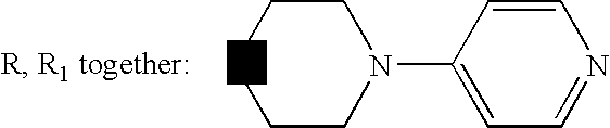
C1=C(N2CCCCC2)C=CN=C1
